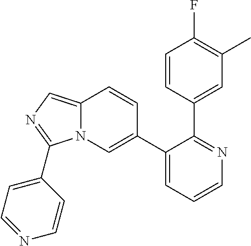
C1(C2=CN3C(=CN=C3C3=CC=NC=C3)C=C2)=CC=CN=C1C1=CC(C)=C(F)C=C1
